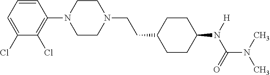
C1=CC=C(Cl)C(Cl)=C1N1CCN(CCC2CCC(N(C(N(C)C)=O)[H])CC2)CC1
